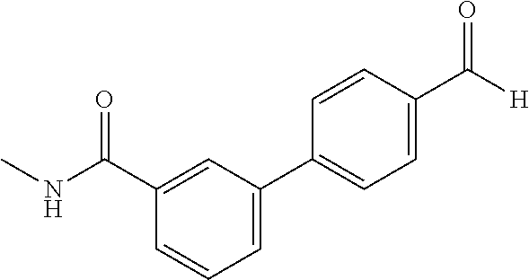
C1=C(C2=CC=C(C(=O)[H])C=C2)C=C(C(NC)=O)C=C1
